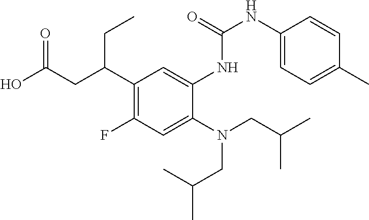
N(CC(C)C)(CC(C)C)C1=CC(F)=C(C(CC(O)=O)CC)C=C1NC(=O)NC1=CC=C(C)C=C1
